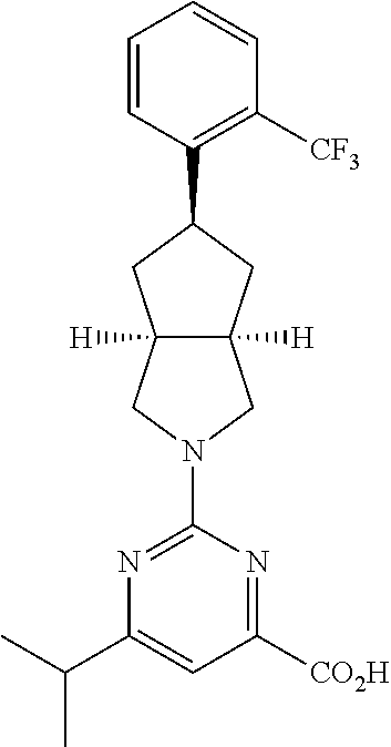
C1=CC(C2CC3([H])C([H])(C2)CN(C2=NC(C(C)C)=CC([CO2H])=N2)C3)=C([CF3])C=C1
